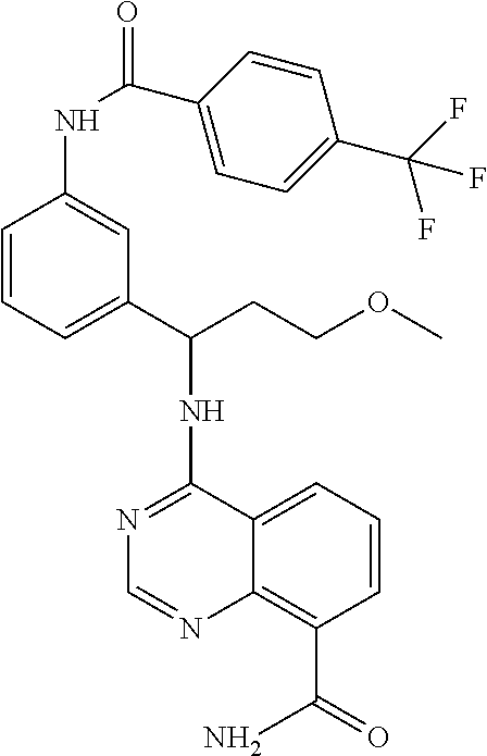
N(C1=NC=NC2=C(C(=O)N)C=CC=C12)C(CCOC)C1=CC=CC(NC(C2=CC=C(C(F)(F)F)C=C2)=O)=C1
